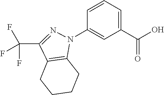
C12=C(C(C(F)(F)F)=NN1C1=CC(C(O)=O)=CC=C1)CCCC2
